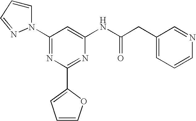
N1(C2=NC(C3=CC=CO3)=NC(NC(CC3=CC=CN=C3)=O)=C2)C=CC=N1
